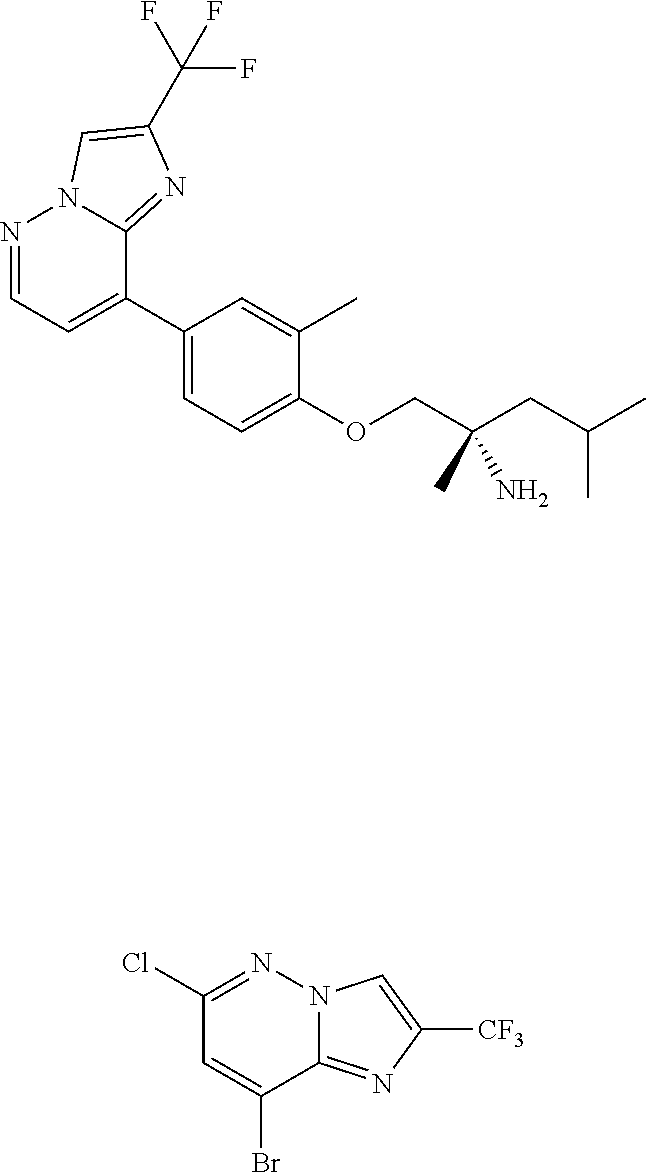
N1=CC=C(C2=CC=C(OCC(CC(C)C)(C)N)C(C)=C2)C2=NC(C(F)(F)F)=CN12.C1(Cl)=NN2C(=NC([CF3])=C2)C(Br)=C1
